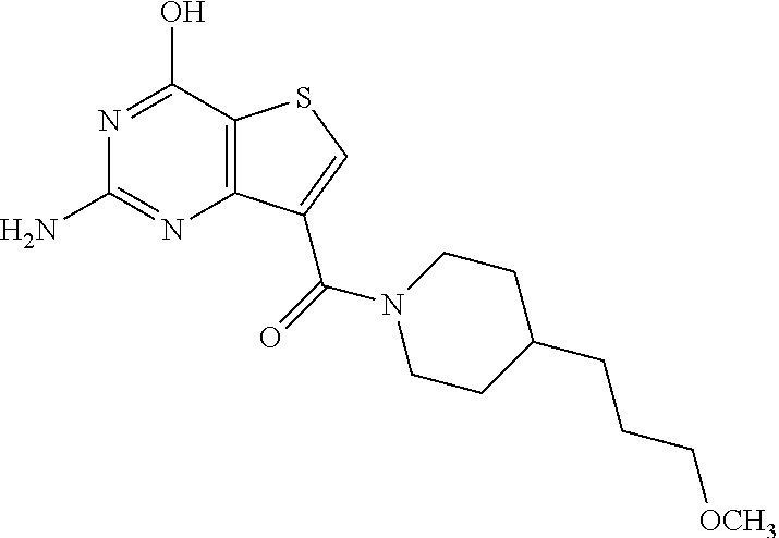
C12=C(C(C(=O)N3CCC(CCC[OCH3])CC3)=CS1)N=C(N)N=C2O
